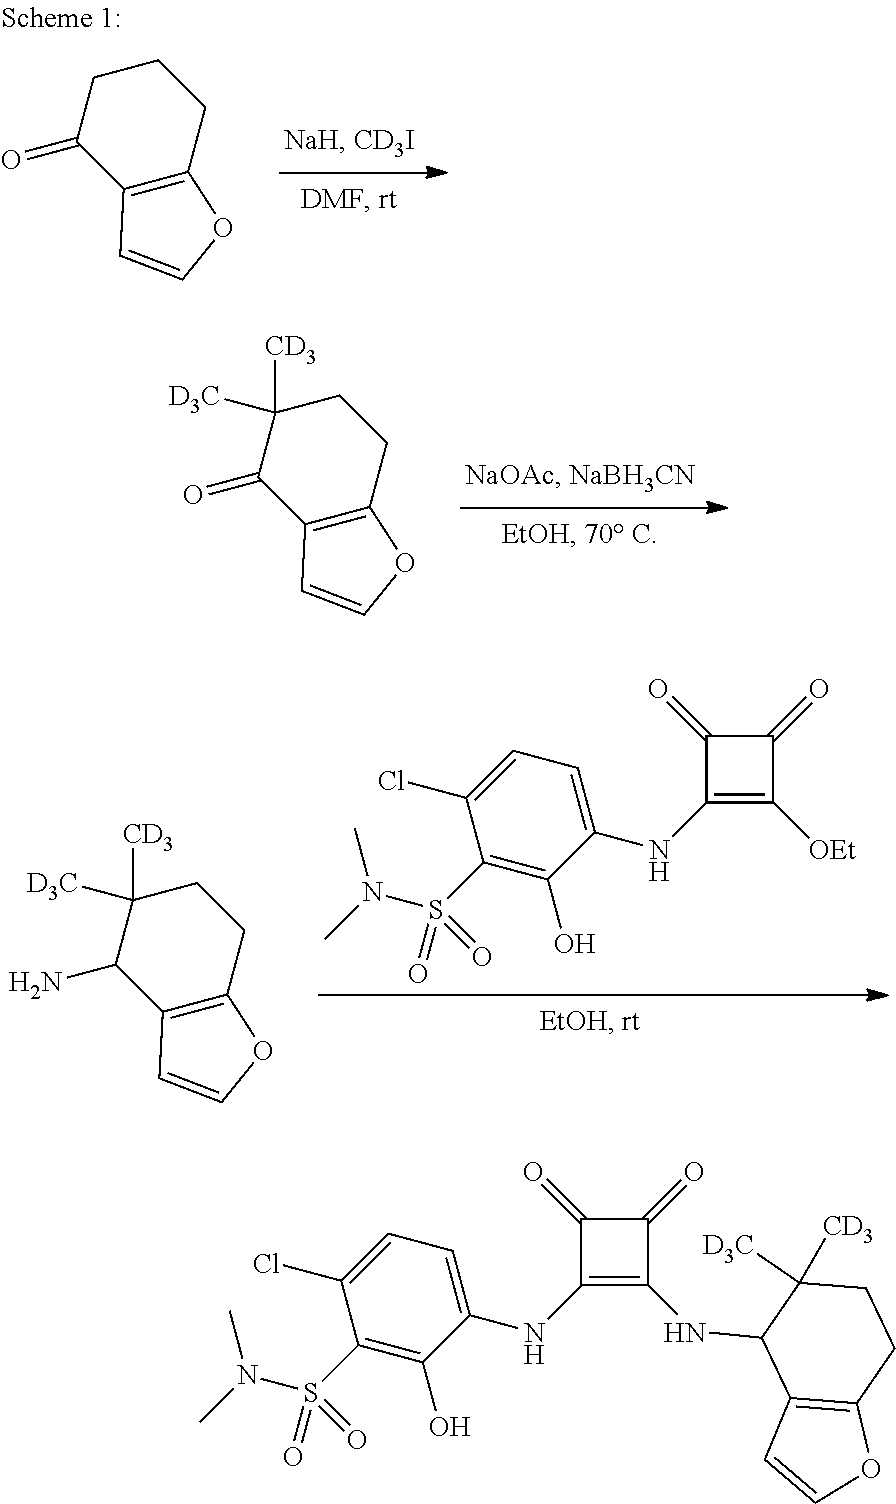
C12=C(CCC([D3C])([CD3])C1=O)OC=C2.C1(=O)C(NC2=CC=C(Cl)C(S(N(C)C)(=O)=O)=C2O)=C([OEt])C1=O.C12=C(CCC([D3C])([CD3])C1N)OC=C2.C12=C(CCCC1=O)OC=C2.C1(=O)C(NC2=CC=C(Cl)C(S(N(C)C)(=O)=O)=C2O)=C(NC2C3=C(CCC2([D3C])[CD3])OC=C3)C1=O
